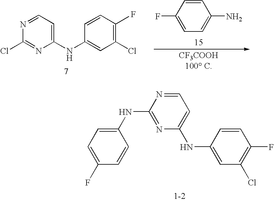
C1(NC2=NC(NC3=CC(Cl)=C(F)C=C3)=CC=N2)=CC=C(F)C=C1.C1(NC2=CC(Cl)=C(F)C=C2)=CC=NC(Cl)=N1.C1=CC(F)=CC=C1N
